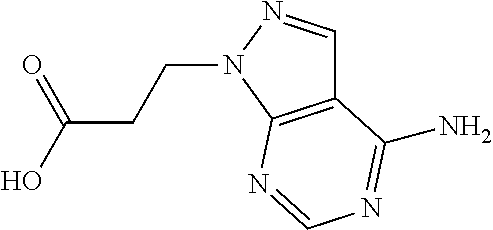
N1(CCC(O)=O)C2=C(C=N1)C(N)=NC=N2
